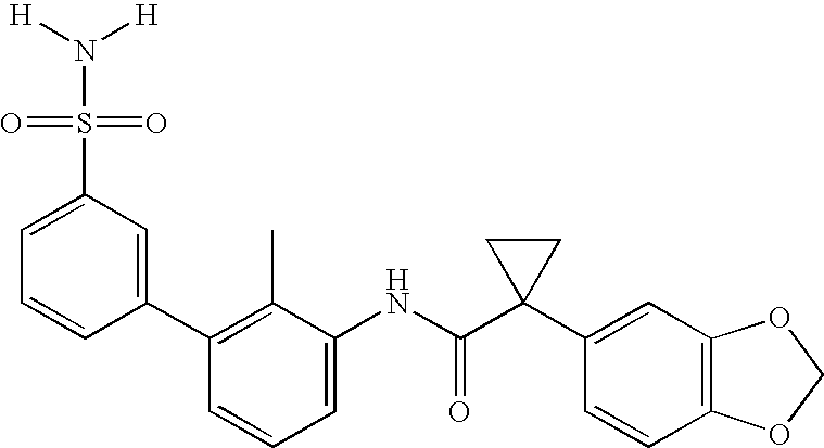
C1(C2=C(C)C(NC(C3(C4=CC5=C(C=C4)OCO5)CC3)=O)=CC=C2)=CC(S(=O)(=O)N([H])[H])=CC=C1
